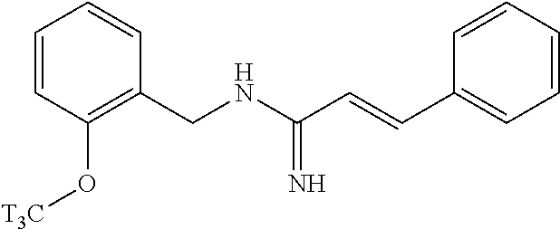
C1=CC(O[T3C])=C(CNC(C=CC2=CC=CC=C2)=N)C=C1
